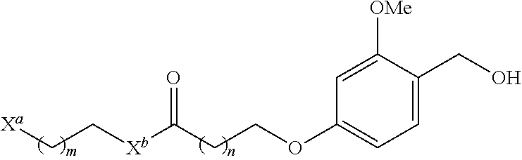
C1=C(CO)C([OMe])=CC(OCCC([Xb]CC[Xa])=O)=C1
